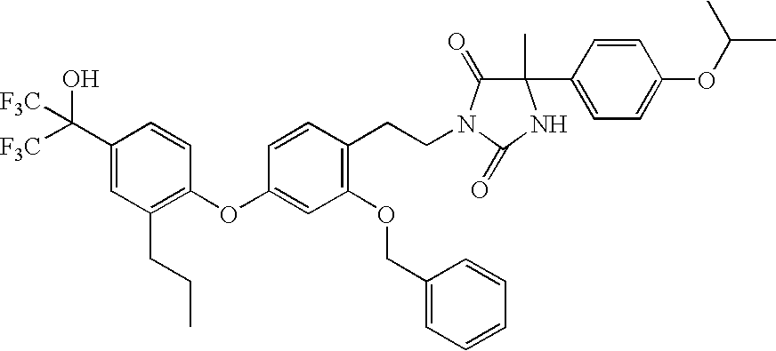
C1(C([F3C])(O)[F3C])=CC(CCC)=C(OC2=CC(OCC3=CC=CC=C3)=C(CCN3C(=O)C(C4=CC=C(OC(C)C)C=C4)(C)NC3=O)C=C2)C=C1
